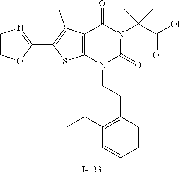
C12=C(N(CCC3=C(CC)C=CC=C3)C(=O)N(C(C)(C(=O)O)C)C1=O)SC(C1=NC=CO1)=C2C
